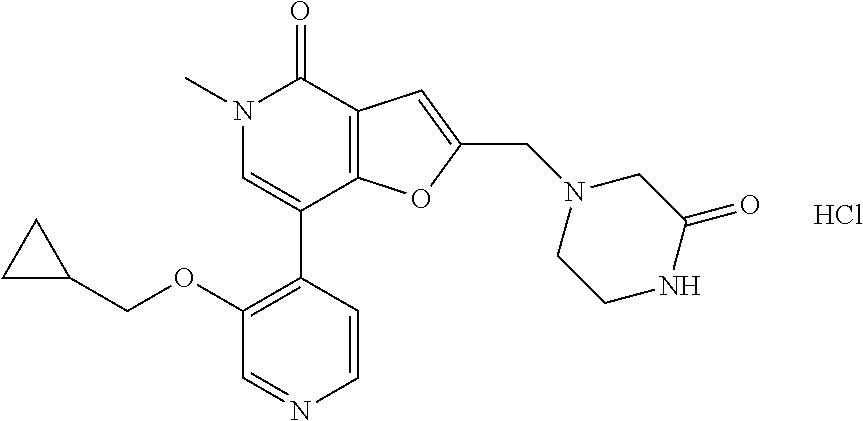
Cl.C1(OCC2CC2)=C(C2=CN(C)C(=O)C3=C2OC(CN2CCNC(=O)C2)=C3)C=CN=C1
